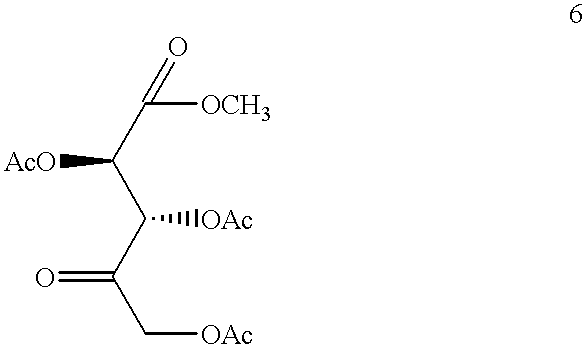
C(C([OAc])C(C[OAc])=O)(C([OCH3])=O)[AcO]
